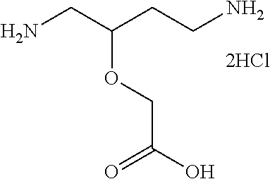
C(C(CCN)OCC(O)=O)N
